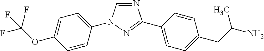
N1=CN(C2=CC=C(OC(F)(F)F)C=C2)N=C1C1=CC=C(CC(N)C)C=C1
